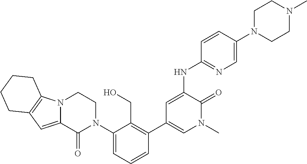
N(C1=CC(C2=C(CO)C(N3CCN4C(=CC5=C4CCCC5)C3=O)=CC=C2)=CN(C)C1=O)C1=NC=C(N2CCN(C)CC2)C=C1
